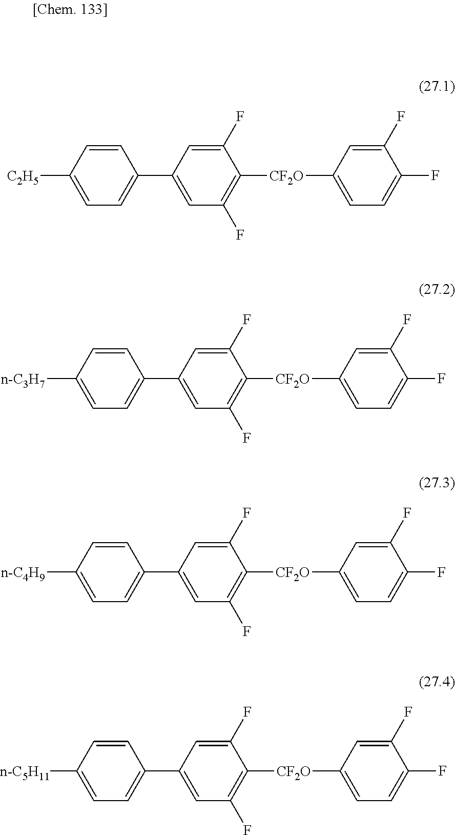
C1(F)=CC([CF2O]C2=C(F)C=C(C3=CC=C([C2H5])C=C3)C=C2F)=CC=C1F.C1(F)=CC([CF2O]C2=C(F)C=C(C3=CC=C([n-C3H7])C=C3)C=C2F)=CC=C1F.C1(F)=CC([CF2O]C2=C(F)C=C(C3=CC=C([n-C4H9])C=C3)C=C2F)=CC=C1F.C1(F)=CC([CF2O]C2=C(F)C=C(C3=CC=C([n-C5H11])C=C3)C=C2F)=CC=C1F
